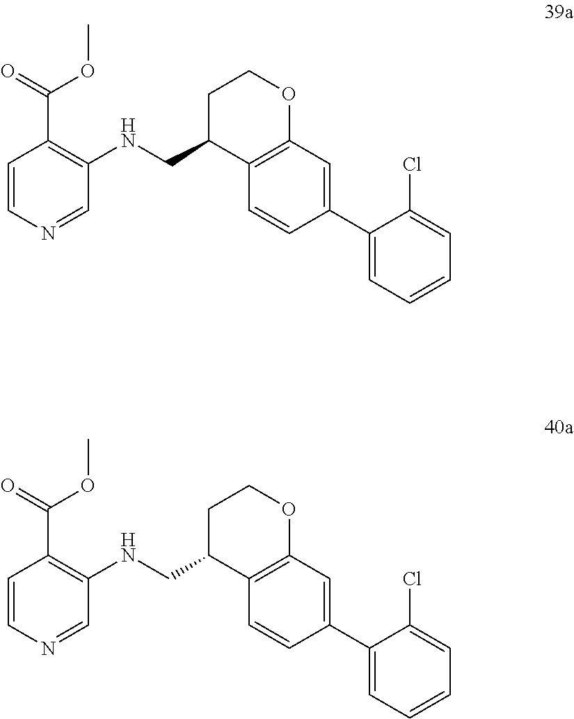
C1C(CNC2=C(C(=O)OC)C=CN=C2)C2=C(OC1)C=C(C1=CC=CC=C1Cl)C=C2.C1C(CNC2=C(C(=O)OC)C=CN=C2)C2=C(OC1)C=C(C1=CC=CC=C1Cl)C=C2
